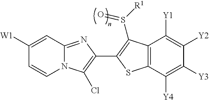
C12=NC(C3=C(S([R1])=O)C4=C(C([Y4])=C([Y3])C([Y2])=C4[Y1])S3)=C(Cl)N1C=CC([W1])=C2
